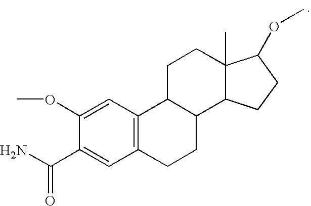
C1(OC)=CC2=C(C=C1C(N)=O)CCC1C2CCC2(C)C1CCC2OC
